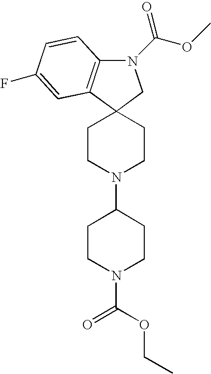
C12(CCN(C3CCN(C(=O)OCC)CC3)CC1)CN(C(OC)=O)C1=C2C=C(F)C=C1
